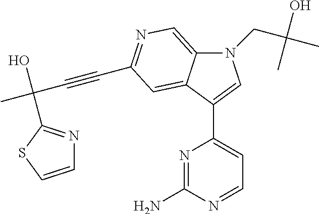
N1(CC(O)(C)C)C2=CN=C(C#CC(O)(C)C3=NC=CS3)C=C2C(C2=CC=NC(N)=N2)=C1
